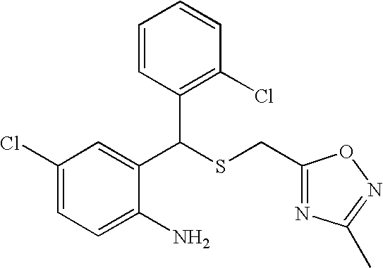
C1(C(SCC2=NC(C)=NO2)C2=C(Cl)C=CC=C2)=CC(Cl)=CC=C1N
